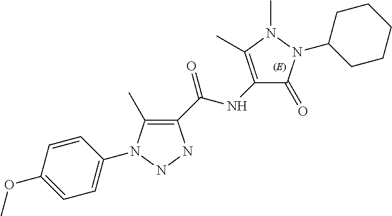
C1(C(NC2=C(C)N(C)N(C3CCCCC3)C2=O)=O)=C(C)N(C2=CC=C(OC)C=C2)NN1
